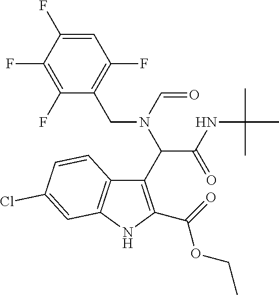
C(=O)(OCC)C1=C(C(N(C=O)CC2=C(F)C=C(F)C(F)=C2F)C(NC(C)(C)C)=O)C2=C(N1)C=C(Cl)C=C2
